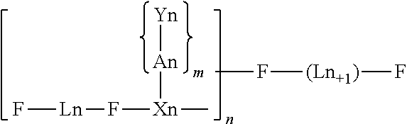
F[Ln]F[Xn](C)[An][Yn].CF[(Ln+1)]F
